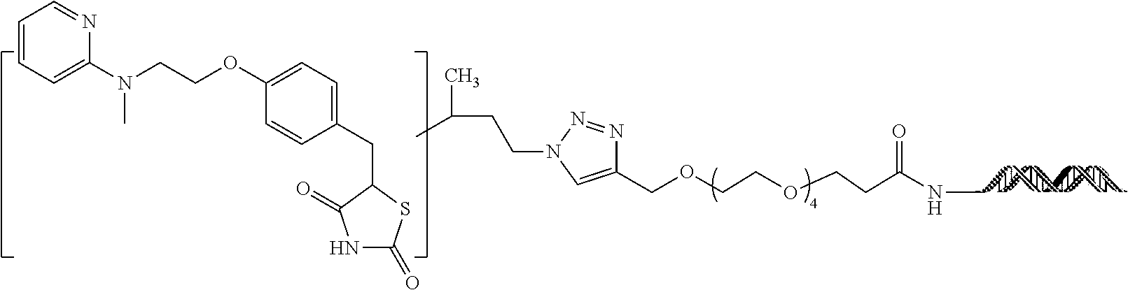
C1(COCCOCCC(NC)=O)=CN(CCC(C)C)N=N1.C1=CC=C(N(CCOC2=CC=C(CC3SC(=O)NC3=O)C=C2)C)N=C1
